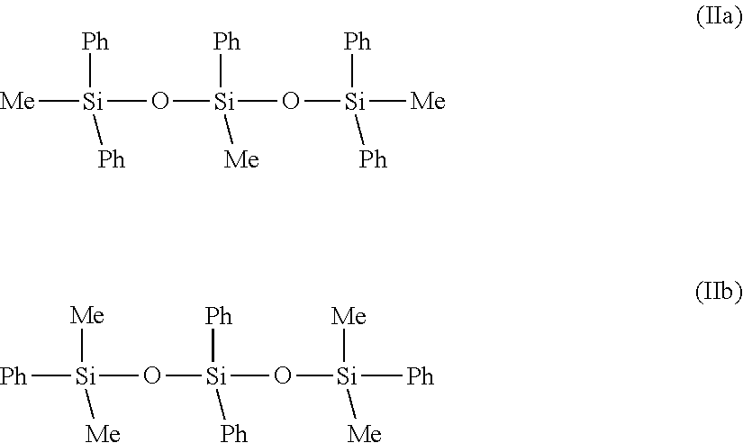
[Me][Si]([Ph])([Ph])O[Si](O[Si]([Me])([Ph])[Ph])([Ph])[Me].[Ph][Si]([Me])([Me])O[Si](O[Si]([Ph])([Me])[Me])([Ph])[Ph]
